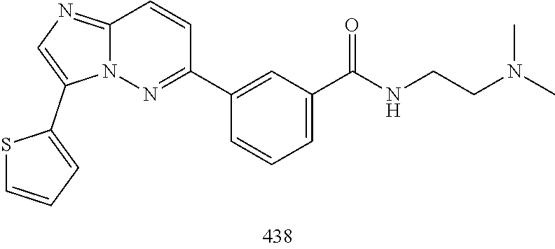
CN(CCNC(C1=CC=CC(C2=NN3C(=NC=C3C3=CC=CS3)C=C2)=C1)=O)C
